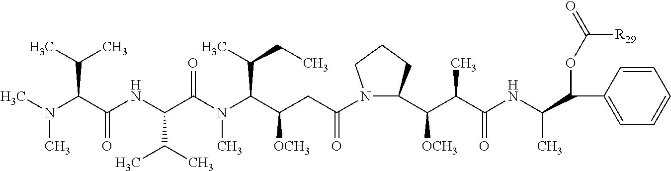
CN(C(C(NC(C(N(C(C(CC(N1C(C(C(C(NC(C(C2=CC=CC=C2)OC([R29])=O)C)=O)C)[OCH3])CCC1)=O)[OCH3])C(CC)C)C)=O)C(C)C)=O)C(C)C)C
